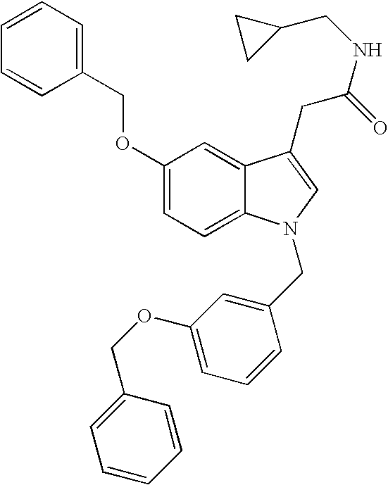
C1(OCC2=CC=CC=C2)=CC=C2C(=C1)C(CC(=O)NCC1CC1)=CN2CC1=CC(OCC2=CC=CC=C2)=CC=C1
